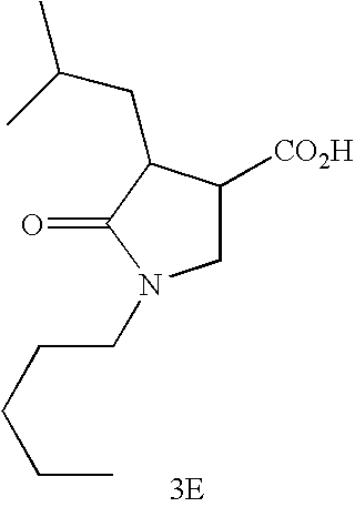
C1([CO2H])CN(CCCCC)C(=O)C1CC(C)C.[3E]
